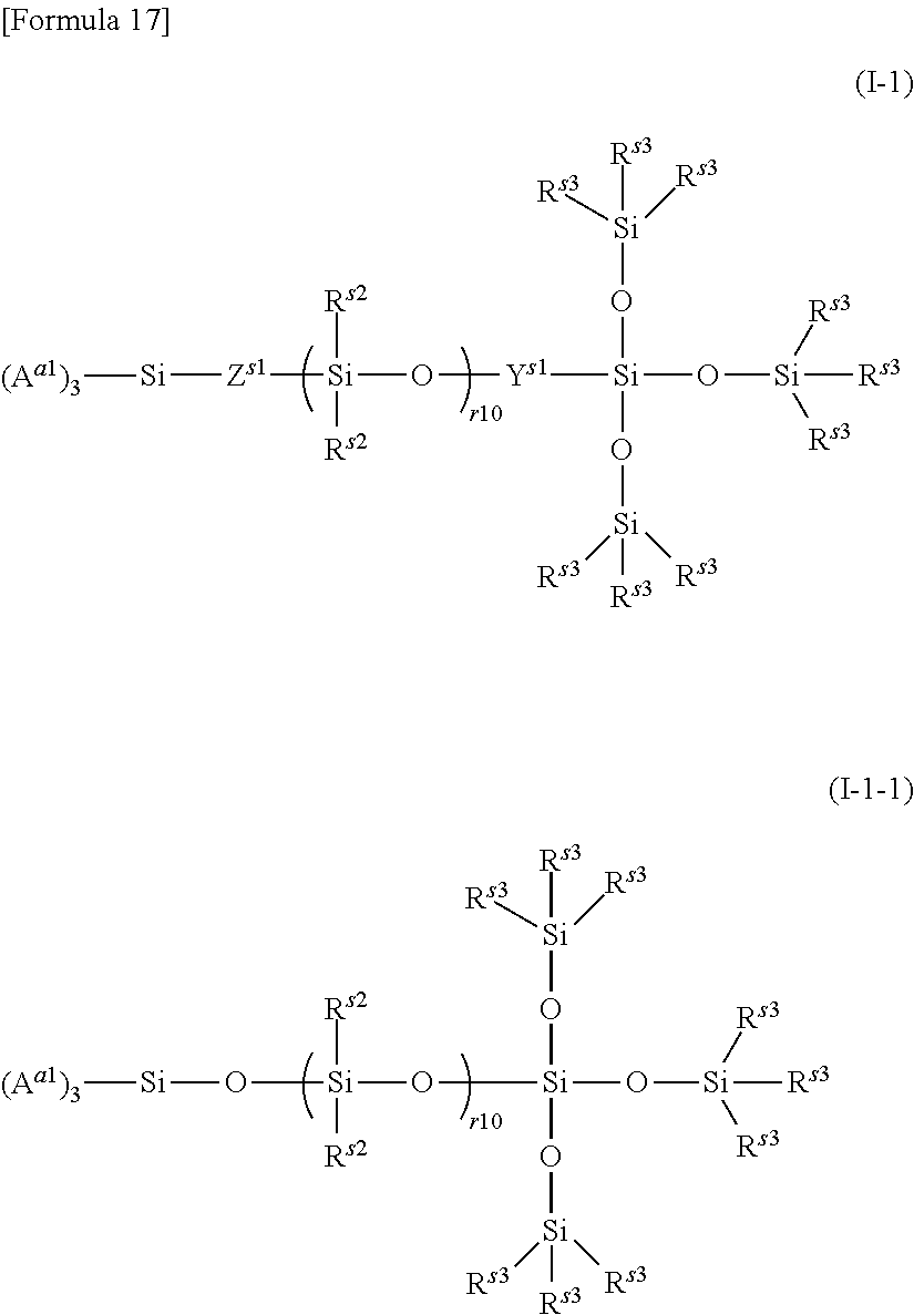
[Zs1]([Si](O[Ys1][Si](O[Si]([Rs3])([Rs3])[Rs3])(O[Si]([Rs3])([Rs3])[Rs3])O[Si]([Rs3])([Rs3])[Rs3])([Rs2])[Rs2])[Si][(Aa1)3].O([Si](OC[Si](O[Si]([Rs3])([Rs3])[Rs3])(O[Si]([Rs3])([Rs3])[Rs3])O[Si]([Rs3])([Rs3])[Rs3])([Rs2])[Rs2])[Si][(Aa1)3]
